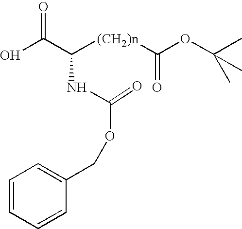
OC(C([(CH2)n]C(OC(C)(C)C)=O)NC(OCC1=CC=CC=C1)=O)=O
